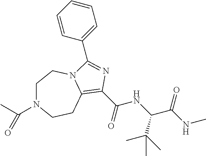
C1N(C(C)=O)CCC2=C(C(NC(C(NC)=O)C(C)(C)C)=O)N=C(C3=CC=CC=C3)N2C1
